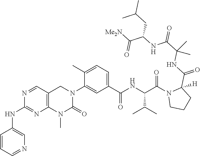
N1=CC2=C(N=C1NC1=CN=CC=C1)N(C)C(=O)N(C1=CC(C(NC(C(N3CCCC3(C(=O)NC(C)(C(=O)NC(C([Me2N])=O)CC(C)C)C)[H])=O)C(C)C)=O)=CC=C1C)C2
